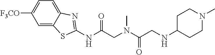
C1=C2C(=CC=C1[F3CO])N=C(NC(CN(C(CNC1CCN(C)CC1)=O)C)=O)S2
